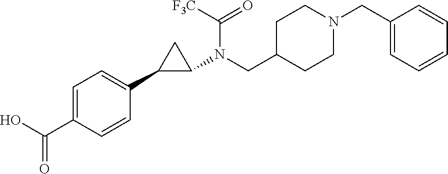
C1=C(C(O)=O)C=CC(C2C(N(CC3CCN(CC4=CC=CC=C4)CC3)C([F3C])=O)C2)=C1
